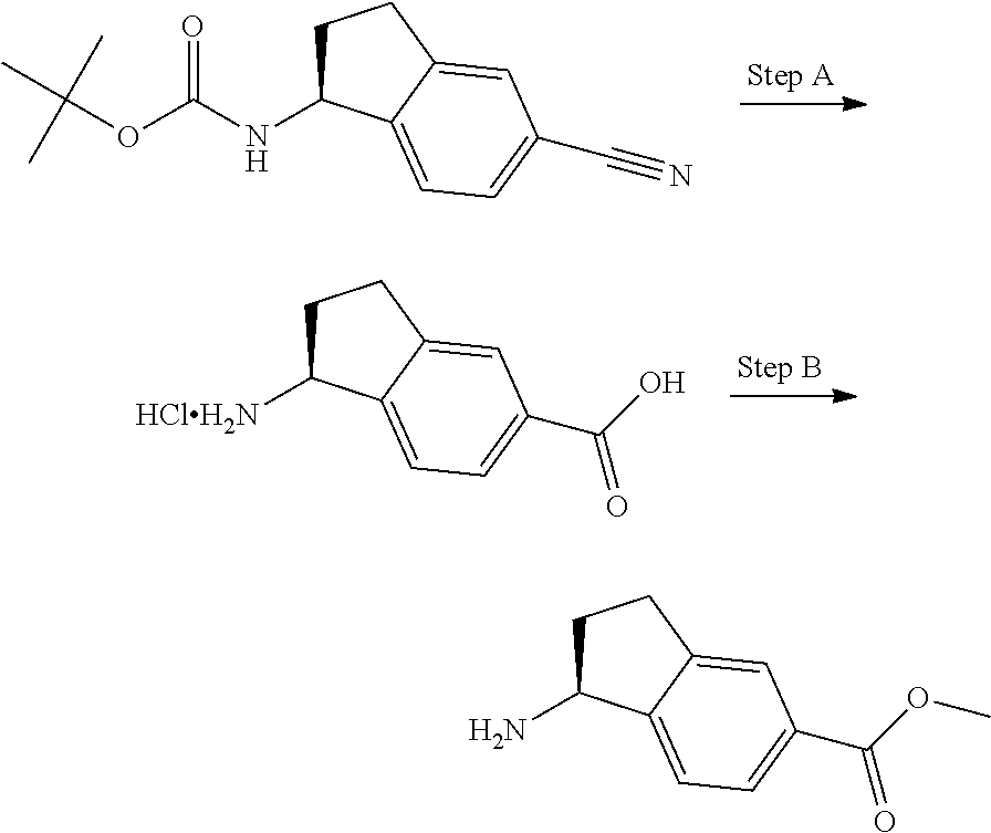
C1C(NC(OC(C)(C)C)=O)C2=CC=C(C#N)C=C2C1.C1C([HClH2N])C2=CC=C(C(O)=O)C=C2C1.C1C(N)C2=CC=C(C(OC)=O)C=C2C1
